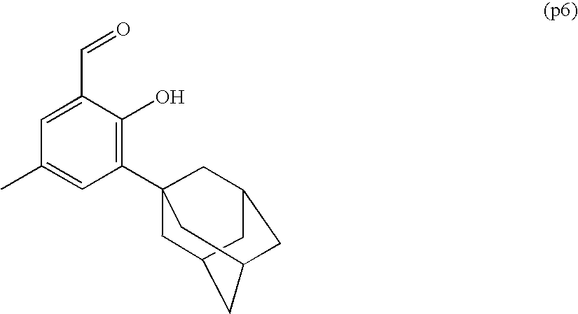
C1=C(C=O)C(O)=C(C23CC4CC(CC(C2)C4)C3)C=C1C
